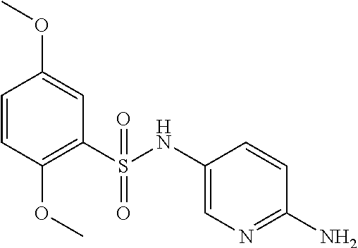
C1=CC(OC)=C(S(NC2=CN=C(N)C=C2)(=O)=O)C=C1OC
